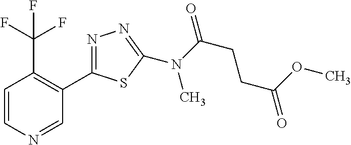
N(C(=O)CCC(=O)OC)(C)C1=NN=C(C2=C(C(F)(F)F)C=CN=C2)S1
